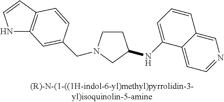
C1CN(CC2=CC3=C(C=CN3)C=C2)CC1NC1=CC=CC2=CN=CC=C12
